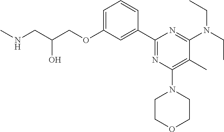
C1=C(OCC(CNC)O)C=C(C2=NC(N3CCOCC3)=C(C)C(N(CC)CC)=N2)C=C1
